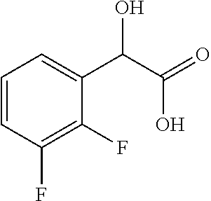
C1=CC(F)=C(F)C(C(C(=O)O)O)=C1
